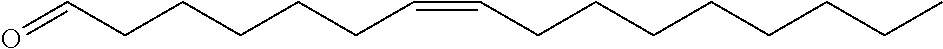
C(CC=CCCCCCC=O)CCCCCC
